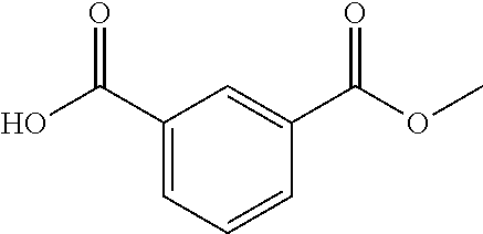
C1(C(O)=O)=CC=CC(C(OC)=O)=C1
